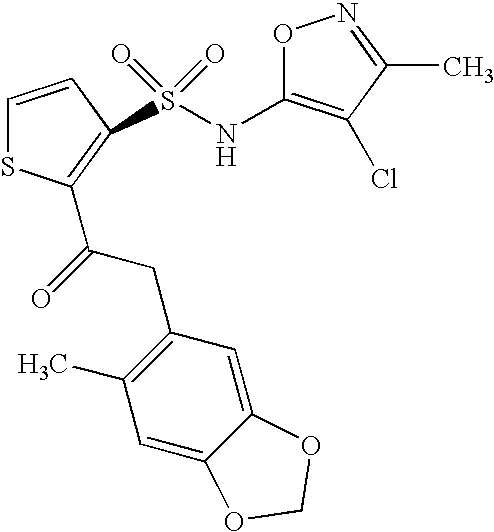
C1=CC(S(NC2=C(Cl)C(C)=NO2)(=O)=O)=C(C(CC2=C(C)C=C3C(=C2)OCO3)=O)S1
